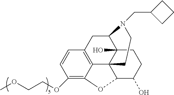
C12=C3C(=C(OCCOC)C=C1)OC1C34C(O)(C(C2)N(CC2CCC2)CC4)CCC1O
